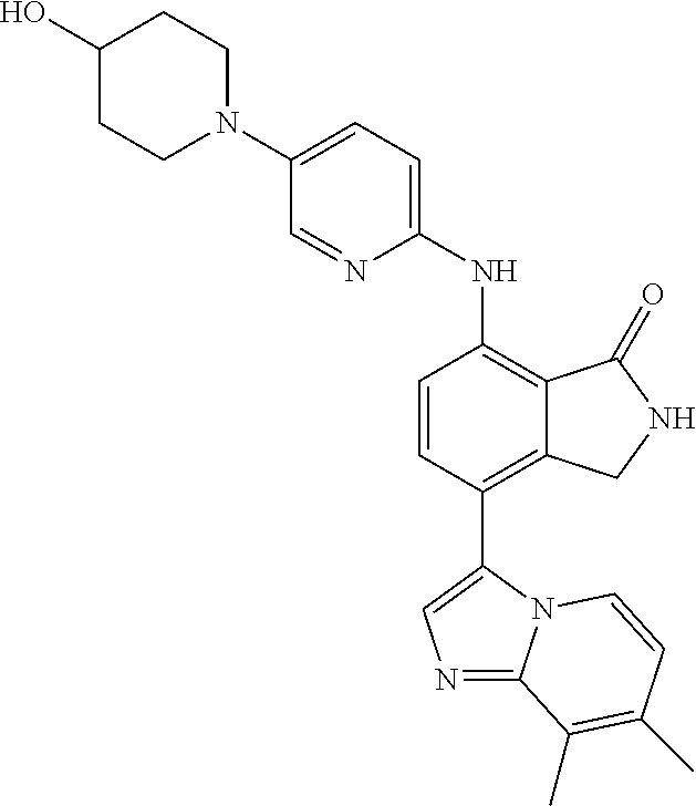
N1(C2=CC=C(NC3=C4C(=C(C5=CN=C6N5C=CC(C)=C6C)C=C3)CNC4=O)N=C2)CCC(O)CC1
